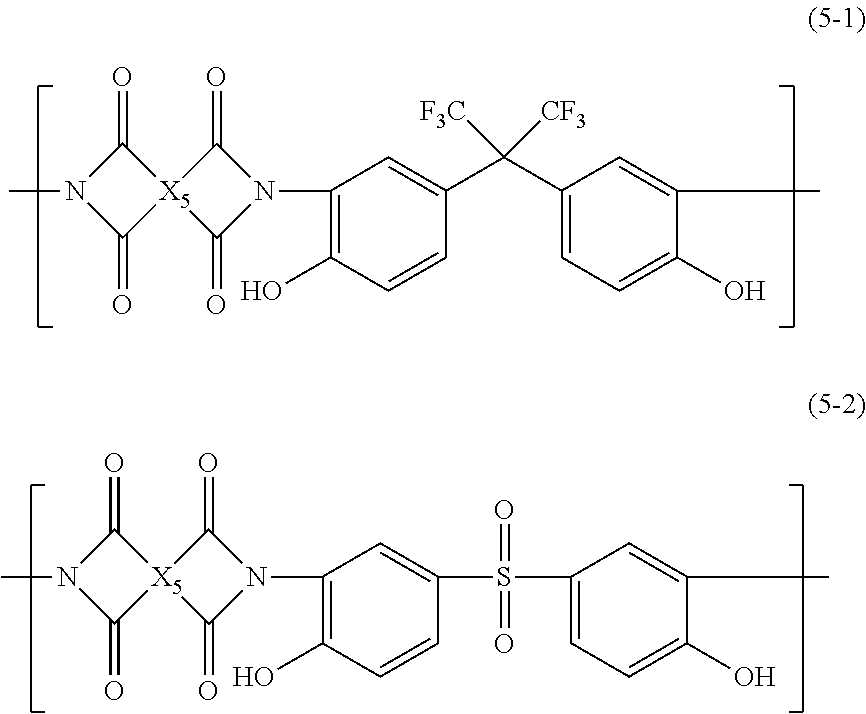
N1(C2=C(O)C=CC(C(C3=CC=C(O)C(C)=C3)([CF3])[F3C])=C2)C(=O)[X5]2(C1=O)C(=O)N(C)C2=O.N1(C2=C(O)C=CC(S(C3=CC=C(O)C(C)=C3)(=O)=O)=C2)C(=O)[X5]2(C1=O)C(=O)N(C)C2=O
